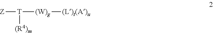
[Z][T]([(W)g][(L)t(A)u])[(R4)m]
